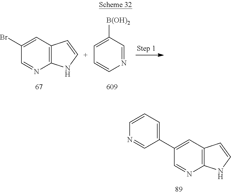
C12=C(C=C(Br)C=N1)C=[C+]N2.N1=CC([B(OH)2])=CC=C1.C12=C(C=C(C3=CC=CN=C3)C=N1)C=CN2
